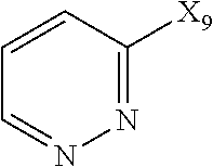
C1=CC([X9])=NN=C1
